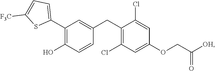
C1(C2=C(O)C=CC(CC3=C(Cl)C=C(OCC([OH])=O)C=C3Cl)=C2)=CC=C([F3C])S1
